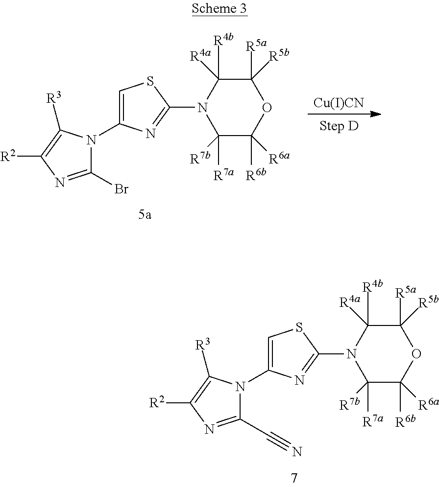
C1(C#N)=NC([R2])=C([R3])N1C1=CSC(N2C([R4b])([R4a])C([R5a])([R5b])OC([R6b])([R6a])C2([R7a])[R7b])=N1.C1(Br)=NC([R2])=C([R3])N1C1=CSC(N2C([R4b])([R4a])C([R5a])([R5b])OC([R6b])([R6a])C2([R7a])[R7b])=N1.[Cu(I)CN]
